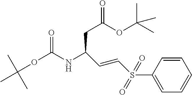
C(C(NC(OC(C)(C)C)=O)CC(=O)OC(C)(C)C)=CS(C1=CC=CC=C1)(=O)=O
